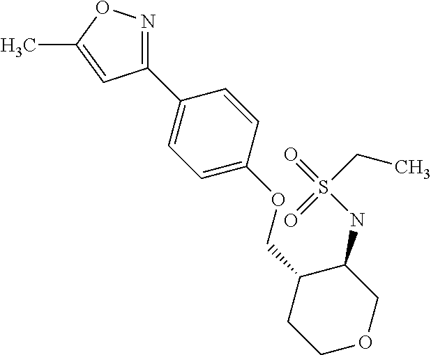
C1(C2=CC=C(OCC3CCOCC3NS(CC)(=O)=O)C=C2)=NOC(C)=C1
